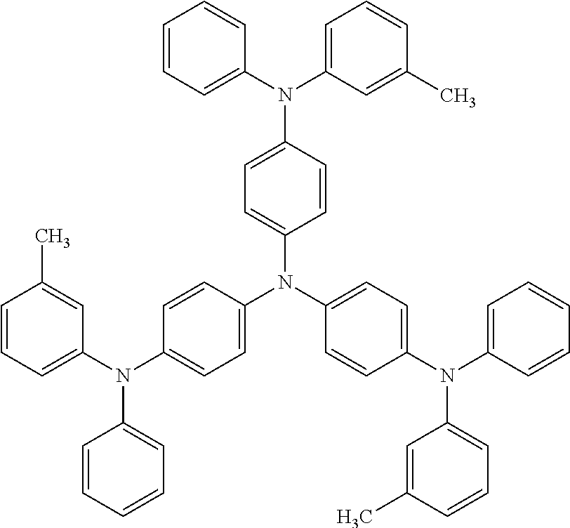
C1=CC(N(C2=CC=CC=C2)C2=CC=CC(C)=C2)=CC=C1N(C1=CC=C(N(C2=CC=CC=C2)C2=CC=CC(C)=C2)C=C1)C1=CC=C(N(C2=CC=CC(C)=C2)C2=CC=CC=C2)C=C1
